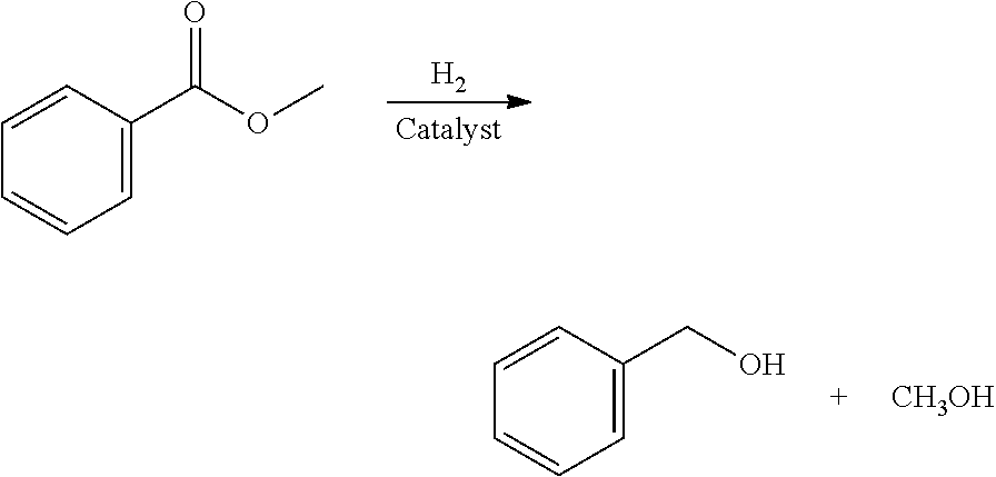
[H2].O=C(OC)C1=CC=CC=C1.[CH3OH].C1=CC(CO)=CC=C1
